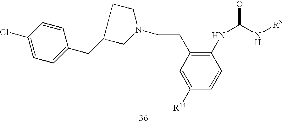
C1(Cl)=CC=C(CC2CN(CCC3=C(NC(O)N[R3])C=CC([R14])=C3)CC2)C=C1
